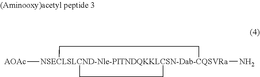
[NSECLSLCND-Nle-PITNDQKKLCSN-Dab-CQSVRa]12(N)([AOAc])(CC1)CC2
